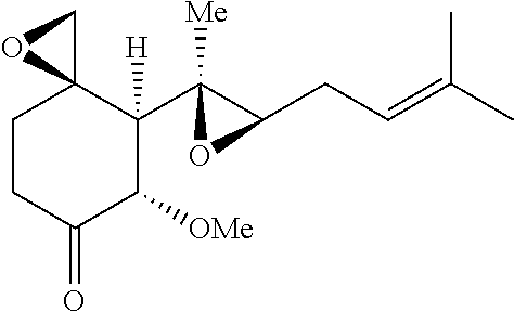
C1CC(=O)C([OMe])C(C2([Me])C(CC=C(C)C)O2)([H])C12CO2
